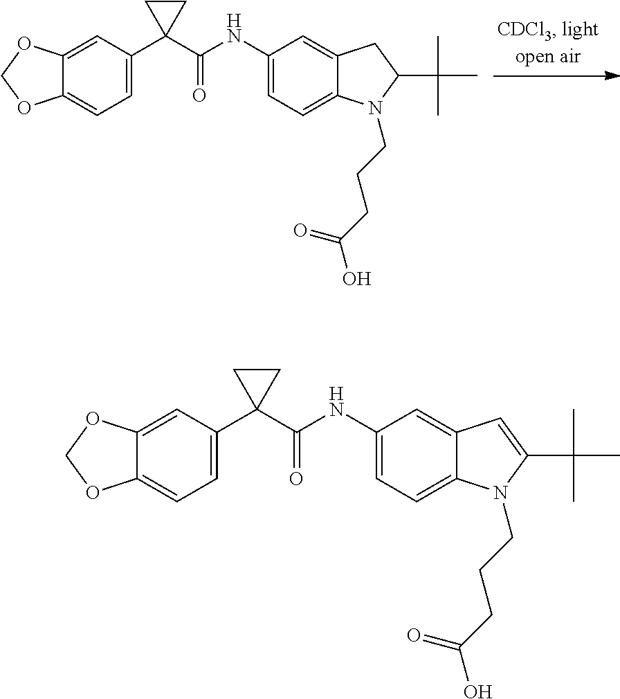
C1(C2(C(NC3=CC=C4C(=C3)CC(C(C)(C)C)N4CCCC(O)=O)=O)CC2)=CC=C2C(=C1)OCO2.C1(C2(C(NC3=CC=C4C(=C3)C=C(C(C)(C)C)N4CCCC(O)=O)=O)CC2)=CC=C2C(=C1)OCO2
